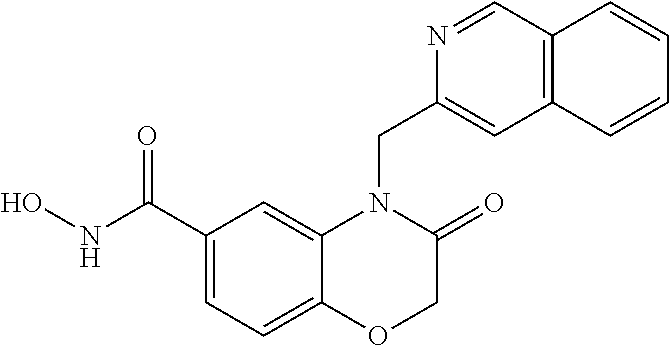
C1(C(NO)=O)=CC=C2C(=C1)N(CC1=CC3=C(C=N1)C=CC=C3)C(=O)CO2
